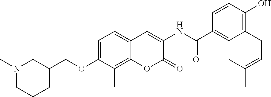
C1(C(NC2=CC3=CC=C(OCC4CN(C)CCC4)C(C)=C3OC2=O)=O)=CC(CC=C(C)C)=C(O)C=C1
